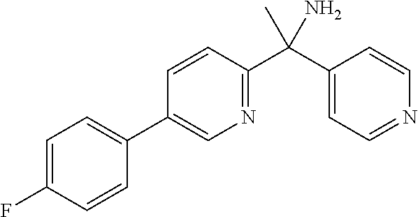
C1(C2=CN=C(C(C3=CC=NC=C3)(C)N)C=C2)=CC=C(F)C=C1
